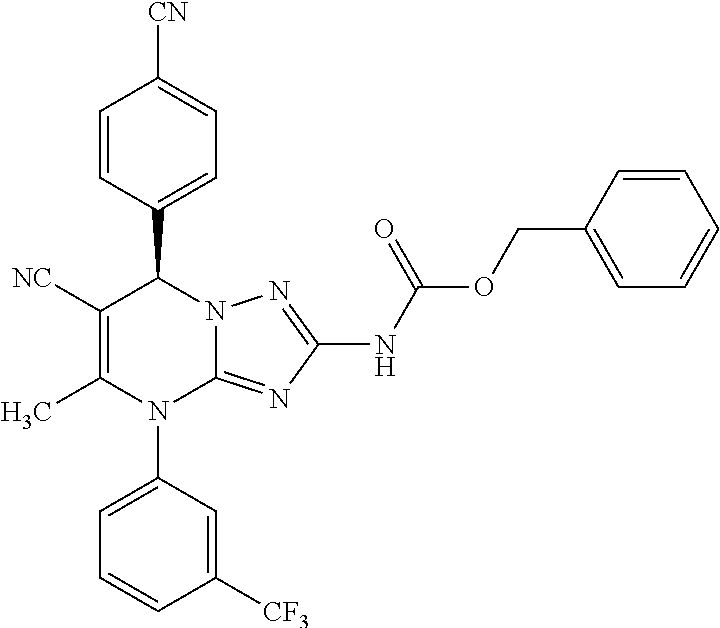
C1=CC(C2C([NC])=C(C)N(C3=CC=CC([CF3])=C3)C3=NC(NC(OCC4=CC=CC=C4)=O)=NN23)=CC=C1[CN]
